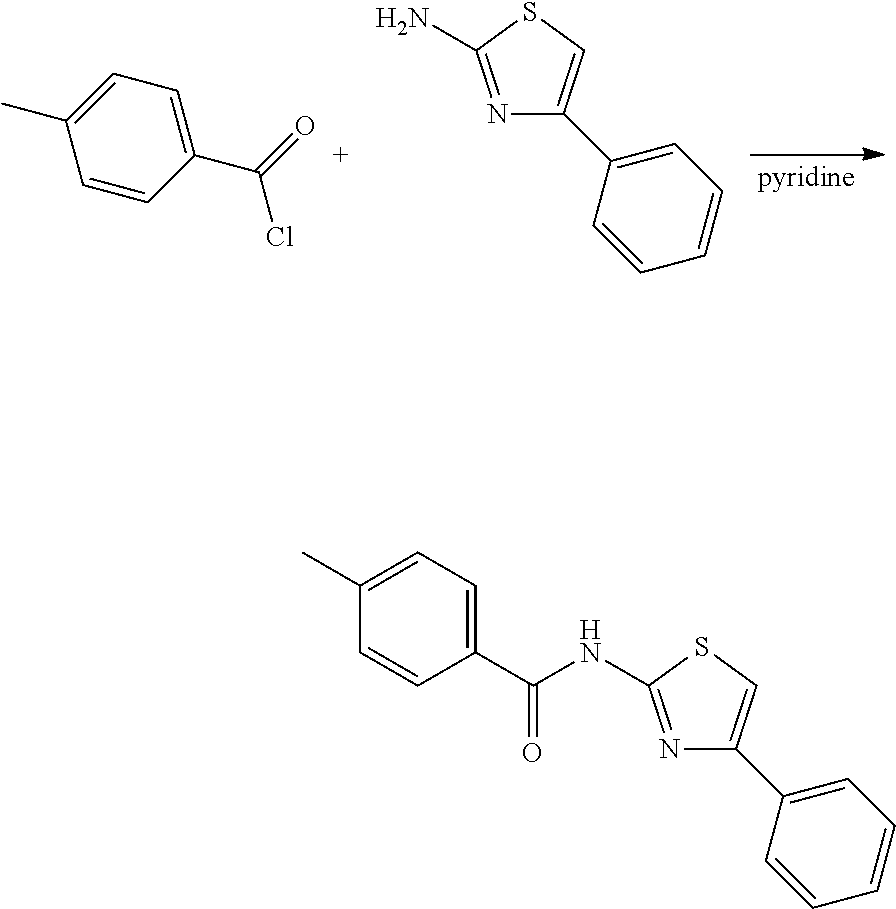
C1=CC(C(Cl)=O)=CC=C1C.N1=C(N)SC=C1C1=CC=CC=C1.N1=C(NC(C2=CC=C(C)C=C2)=O)SC=C1C1=CC=CC=C1
